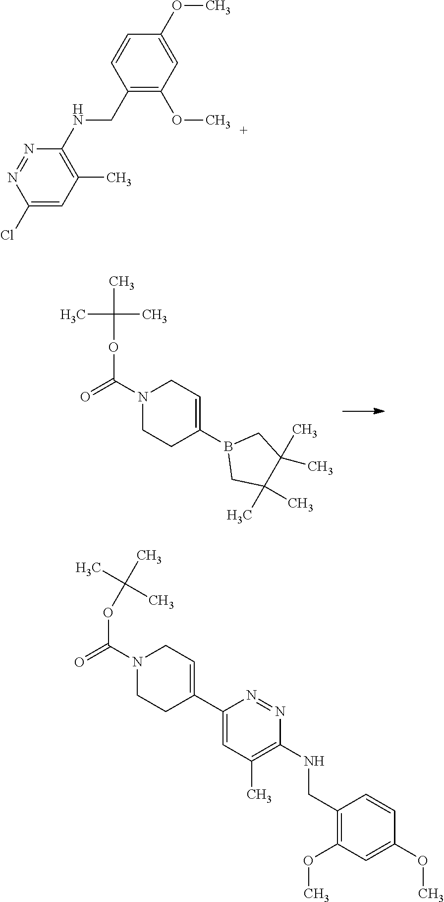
N1(C(=O)OC(C)(C)C)CCC(B2CC(C)(C)C(C)(C)C2)=CC1.N1=NC(Cl)=CC(C)=C1NCC1=C(OC)C=C(OC)C=C1.N1(C(=O)OC(C)(C)C)CCC(C2=CC(C)=C(NCC3=C(OC)C=C(OC)C=C3)N=N2)=CC1
